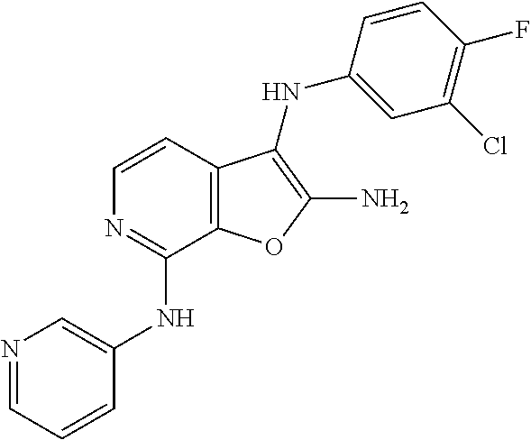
C1(NC2=CN=CC=C2)=NC=CC2=C1OC(N)=C2NC1=CC(Cl)=C(F)C=C1
